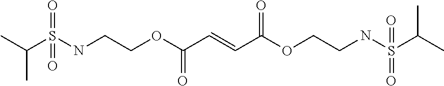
CC(S(NCCOC(C=CC(OCCNS(C(C)C)(=O)=O)=O)=O)(=O)=O)C
